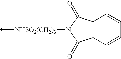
[NHSO2(CH2)3](C)N1C(=O)C2=C(C1=O)C=CC=C2
